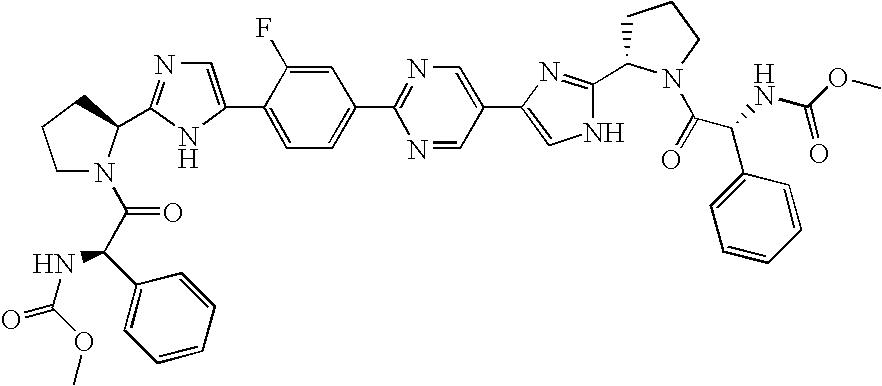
C1N(C(C(C2=CC=CC=C2)NC(=O)OC)=O)C(C2=NC=C(C3=CC=C(C4=NC=C(C5=CNC(C6CCCN6C(=O)C(NC(OC)=O)C6=CC=CC=C6)=N5)C=N4)C=C3F)N2)CC1
